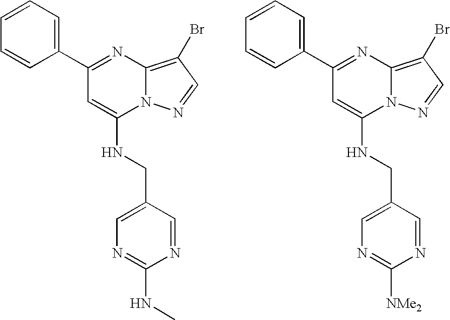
C1(C2=CC=CC=C2)=NC2=C(Br)C=NN2C(NCC2=CN=C(NC)N=C2)=C1.C1(C2=CC=CC=C2)=NC2=C(Br)C=NN2C(NCC2=CN=C([NMe2])N=C2)=C1
